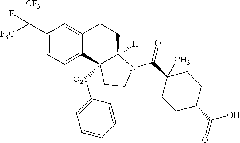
C1(C([F3C])([CF3])F)=CC=C2C(=C1)CCC1([H])C2([O2S]C2=CC=CC=C2)CCN1C(C1(C)CCC(C(=O)O)CC1)=O
